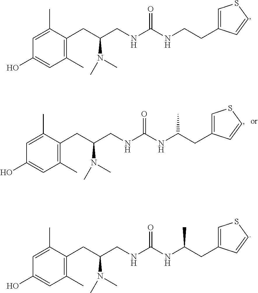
C(C(CNC(NCCC1=CSC=C1)=O)N(C)C)C1=C(C)C=C(O)C=C1C.C(C(CNC(NC(CC1=CSC=C1)C)=O)N(C)C)C1=C(C)C=C(O)C=C1C.C(C(CNC(NC(CC1=CSC=C1)C)=O)N(C)C)C1=C(C)C=C(O)C=C1C
